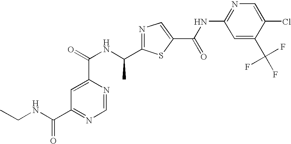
N1=C(C(NC(=O)C2=CC(C(NCC)=O)=NC=N2)C)SC(C(NC2=NC=C(Cl)C(C(F)(F)F)=C2)=O)=C1
